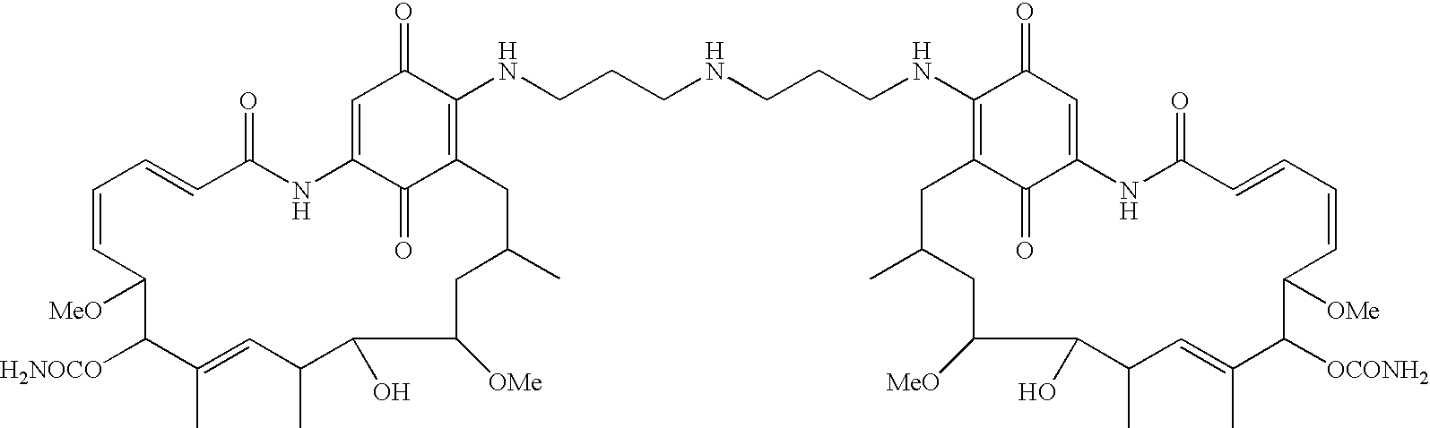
C1(NCCCNCCCNC2=C3C(=O)C(=CC2=O)NC(=O)C=CC=CC([MeO])C([H2NOCO])C(C)=CC(C)C(O)C([OMe])CC(C)C3)=C2C(=O)C(=CC1=O)NC(=O)C=CC=CC([OMe])C([OCONH2])C(C)=CC(C)C(O)C([MeO])CC(C)C2
